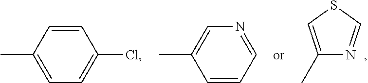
C1(C)=CSC=N1.C1(Cl)=CC=C(C)C=C1.C1=NC=C(C)C=C1
